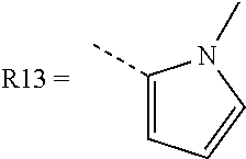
C1(C)=CC=CN1C
